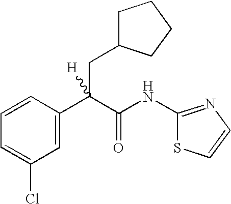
C1=C(C(C(NC2=NC=CS2)=O)(CC2CCCC2)[H])C=CC=C1Cl
